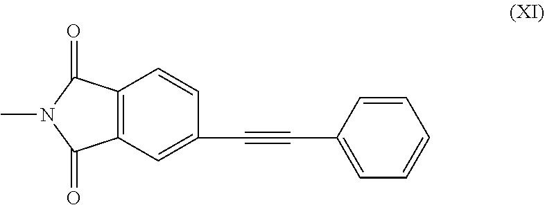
C12=C(C=C(C#CC3=CC=CC=C3)C=C1)C(=O)N(C)C2=O
